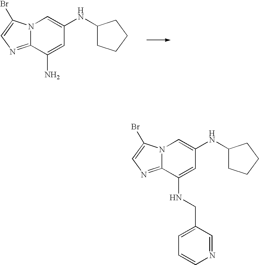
N12C(=NC=C1Br)C(NCC1=CC=CN=C1)=CC(NC1CCCC1)=C2.N12C(=NC=C1Br)C(N)=CC(NC1CCCC1)=C2
